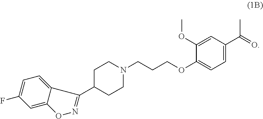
C1C(C2=NOC3=CC(F)=CC=C32)CCN(CCCOC2=CC=C(C(C)=O)C=C2OC)C1
